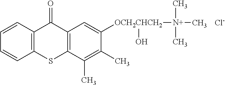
C12=C(C=CC=C1)C(=O)C1=C(S2)C(C)=C(C)C([OCH2CHCH2]([N+](C)(C)C)O)=C1.[Cl-]
